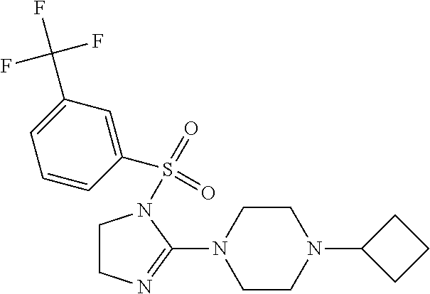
C1(S(=O)(=O)N2CCN=C2N2CCN(C3CCC3)CC2)=CC(C(F)(F)F)=CC=C1
